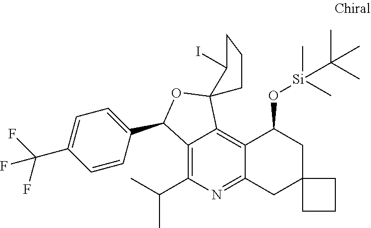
C1=CC(C2C3=C(C(C)C)N=C4C(=C3C3(O2)CCCC3I)C(O[Si](C)(C)C(C)(C)C)CC2(C4)CCC2)=CC=C1C(F)(F)F
